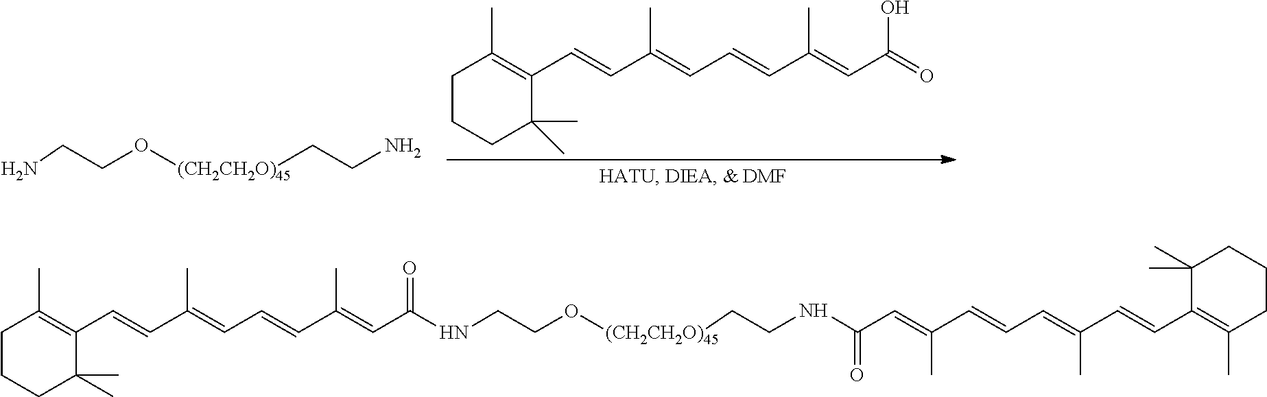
C1CCC(C)(C)C(C=CC(=CC=CC(=CC(O)=O)C)C)=C1C.NCCO[(CH2CH2O)45]CCN.C1CCC(C)(C)C(C=CC(=CC=CC(=CC(NCCO[(CH2CH2O)45]CCNC(C=C(C=CC=C(C=CC2=C(C)CCCC2(C)C)C)C)=O)=O)C)C)=C1C
